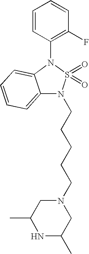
C12=CC=CC=C1N(C1=C(F)C=CC=C1)S(=O)(=O)N2CCCCCN1CC(C)NC(C)C1
